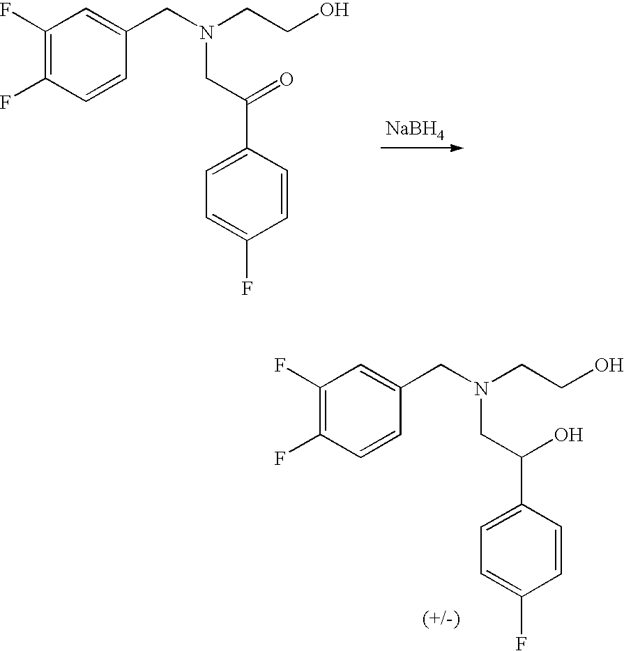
[NaBH4].C1(F)=C(F)C=CC(CN(CCO)CC(C2=CC=C(F)C=C2)=O)=C1.C1(F)=C(F)C=CC(CN(CCO)CC(C2=CC=C(F)C=C2)O)=C1
